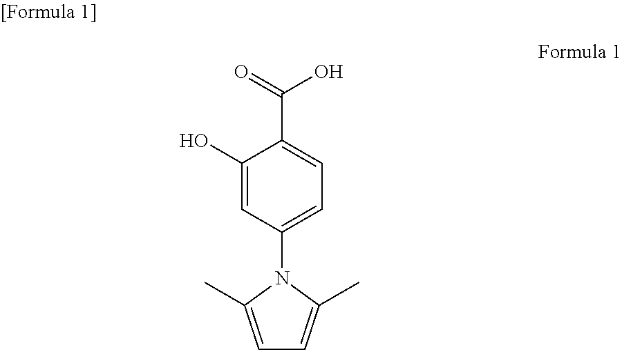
C1(O)=CC(N2C(C)=CC=C2C)=CC=C1C(=O)O
